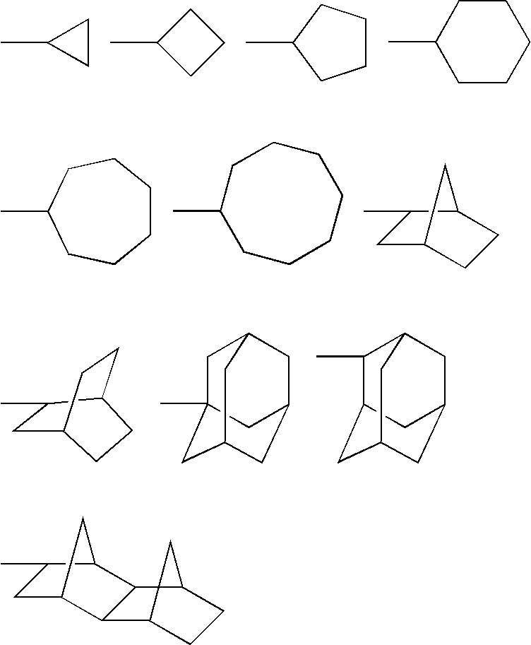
CC1CC1.CC1CCC1.CC1CCCC1.CC1CCCCC1.C1CCCC(C)CC1.C1C(C)CCCCCC1.C1C2CCC(C1C)C2.C1C(C)C2CCC1CC2.C1C2(C)CC3CC(CC1C3)C2.C1(C)C2CC3CC(CC1C3)C2.C1C2CC(C1C)C1C2C2CCC1C2
